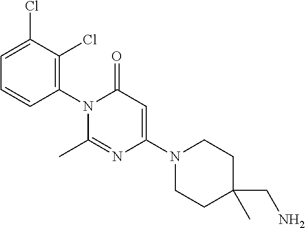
C1=C(Cl)C(Cl)=C(N2C(C)=NC(N3CCC(C)(CN)CC3)=CC2=O)C=C1
